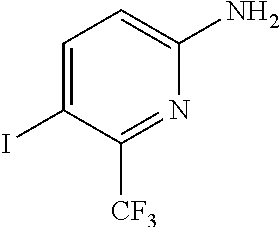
C1=C(I)C([CF3])=NC(N)=C1
